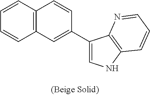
C1=CC2=C(C=C1)C=C(C1=CNC3=C1N=CC=C3)C=C2
